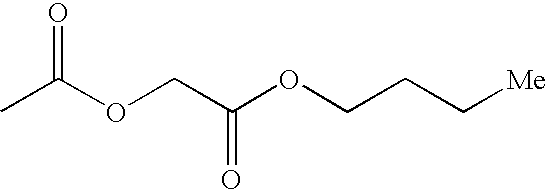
CC(OCC(OCCC[Me])=O)=O
